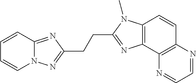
C1=CC2=NC(CCC3=NC4=C(N3C)C=CC3=C4N=CC=N3)=NN2C=C1
